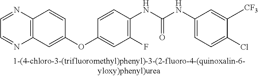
C1=NC2=C(N=C1)C=CC(OC1=CC(F)=C(NC(NC3=CC=C(Cl)C([CF3])=C3)=O)C=C1)=C2
